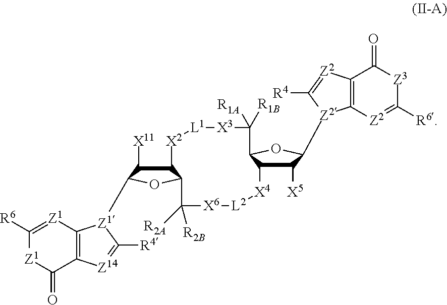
C1([X11])C2C(OC1[Z1]1C3=C([Z14]=C1[R4])C(=O)[Z1]C([R6])=[Z1]3)C([R2B])([R2A])[X6][L2][X4]C1C([X5])C([Z2]3C4=C(C(=O)[Z3]C([R6])=[Z2]4)[Z2]=C3[R4])OC1C([R1A])([R1B])[X3][L1][X2]2
